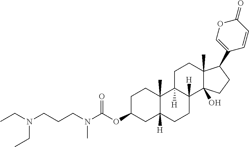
C1C(OC(N(CCCN(CC)CC)C)=O)CC2([H])C(C)(C1)C1([H])C([H])(CC2)C2(O)C(C)(CC1)C(C1=COC(=O)C=C1)CC2
